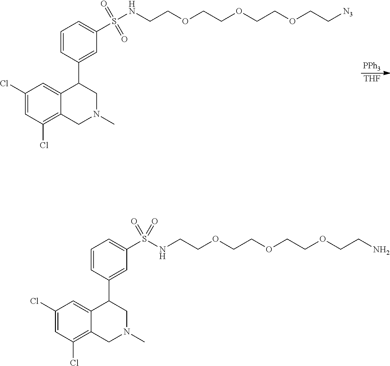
C1(S(NCCOCCOCCOCCN)(=O)=O)=CC=CC(C2CN(C)CC3=C(Cl)C=C(Cl)C=C23)=C1.N(CCOCCOCCOCC[N3])S(C1=CC=CC(C2CN(C)CC3=C(Cl)C=C(Cl)C=C23)=C1)(=O)=O.[PPh3].[THF]
